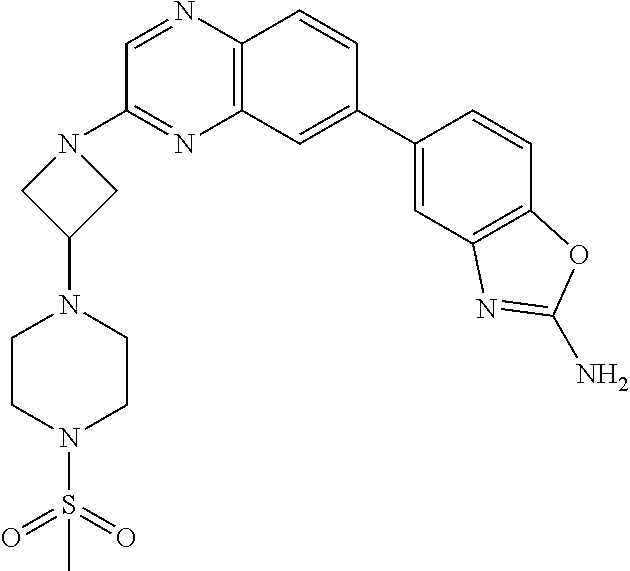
C12=C(C=C(C3=CC4=C(C=C3)OC(N)=N4)C=C1)N=C(N1CC(N3CCN(S(=O)(=O)C)CC3)C1)C=N2
